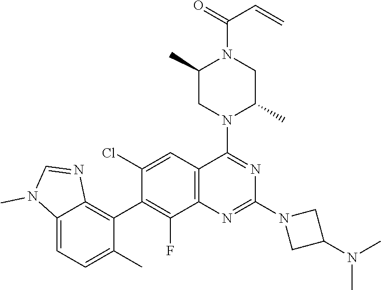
C12=C(C=C(Cl)C(C3=C4C(=CC=C3C)N(C)C=N4)=C1F)C(N1C(C)CN(C(=O)C=C)C(C)C1)=NC(N1CC(N(C)C)C1)=N2
